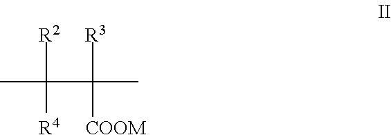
CC([R2])([R4])C([R3])([COOM])C
